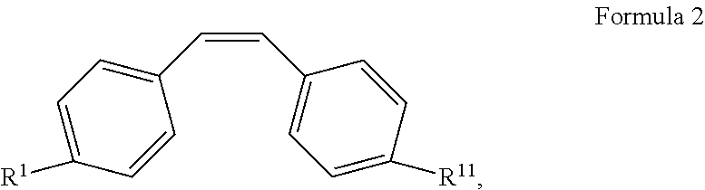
C(=CC1=CC=C([R11])C=C1)C1=CC=C([R1])C=C1
